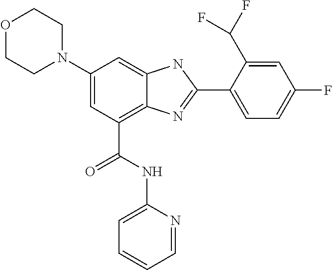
C1(N2CCOCC2)=CC(C(NC2=CC=CC=N2)=O)=C2C(=C1)NC(C1=CC=C(F)C=C1C(F)F)=N2
